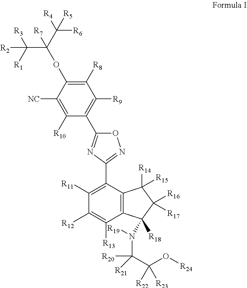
C(C(C([R4])([R6])[R5])(OC1=C([R8])C([R9])=C(C2=NC(C3=C([R11])C([R12])=C([R13])C4=C3C([R15])([R14])C([R16])([R17])C4([R18])N(C(C(O[R24])([R23])[R22])([R21])[R20])[R19])=NO2)C([R10])=C1[NC])[R7])([R1])([R3])[R2]
